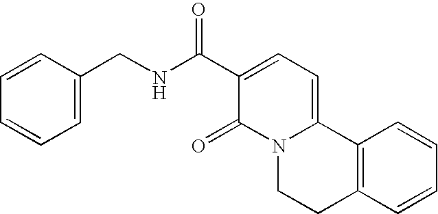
C1=C(CNC(C2=CC=C3N(C2=O)CCC2=C3C=CC=C2)=O)C=CC=C1
